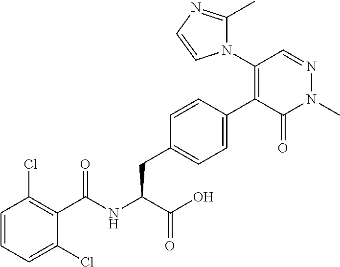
C1=CC=C(Cl)C(C(NC(C(=O)O)CC2=CC=C(C3=C(N4C(C)=NC=C4)C=NN(C)C3=O)C=C2)=O)=C1Cl
